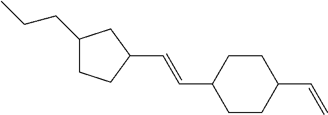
C1(CCC)CCC(C=CC2CCC(C=C)CC2)C1
